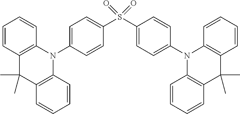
C1=CC2=C(C=C1)N(C1=CC=C(S(C3=CC=C(N4C5=C(C(C)(C)C6=C4C=CC=C6)C=CC=C5)C=C3)(=O)=O)C=C1)C1=C(C2(C)C)C=CC=C1
